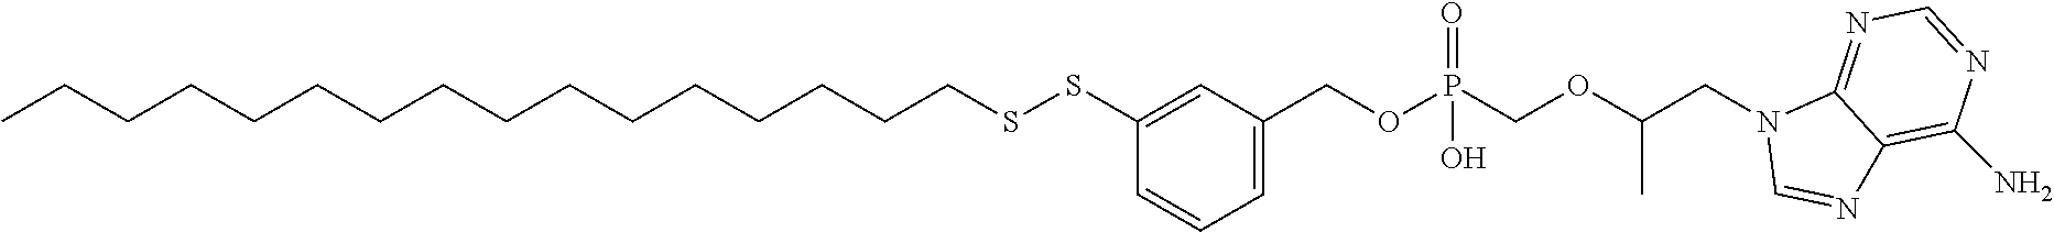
CCCCCCCCCCCCCCCCSSC1=CC(COP(COC(CN2C=NC3=C(N)N=CN=C23)C)(=O)O)=CC=C1
